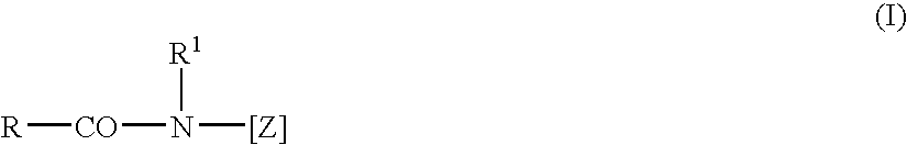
[R][CO]N([R1])[[Z]]
